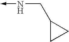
N(->C)CC1CC1
